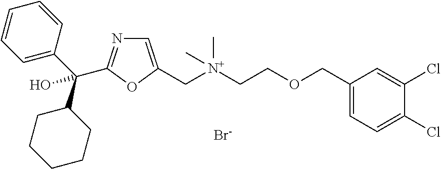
C1=CC(C(C2CCCCC2)(O)C2=NC=C(C[N+](CCOCC3=CC=C(Cl)C(Cl)=C3)(C)C)O2)=CC=C1.[Br-]
